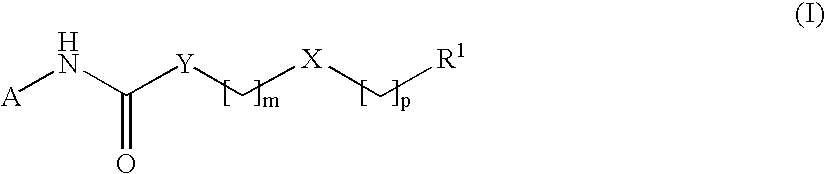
[A]NC([Y]C[X]C[R1])=O
